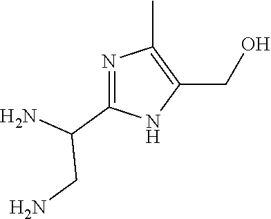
N1=C(C(N)CN)NC(CO)=C1C
